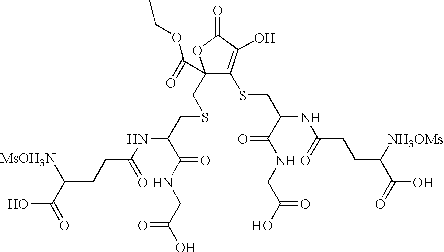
C1(CSCC(NC(CCC([MsOH3N])C(=O)O)=O)C(NCC(O)=O)=O)(C(=O)OCC)C(SCC(NC(CCC([NH3OMs])C(=O)O)=O)C(NCC(O)=O)=O)=C(O)C(=O)O1
